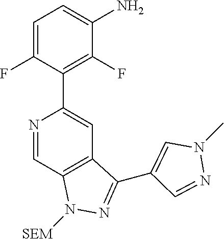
N1=CC2=C(C=C1C1=C(F)C(N)=CC=C1F)C(C1=CN(C)N=C1)=NN2[SEM]
